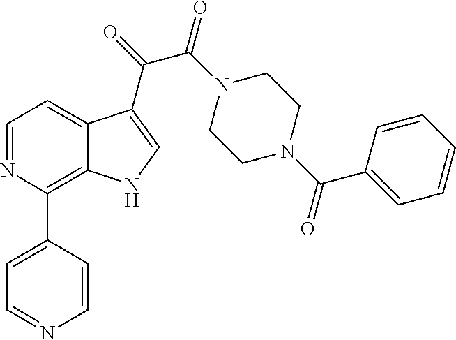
C1=NC=CC(C2=C3C(=CC=N2)C(C(=O)C(N2CCN(C(C4=CC=CC=C4)=O)CC2)=O)=CN3)=C1
